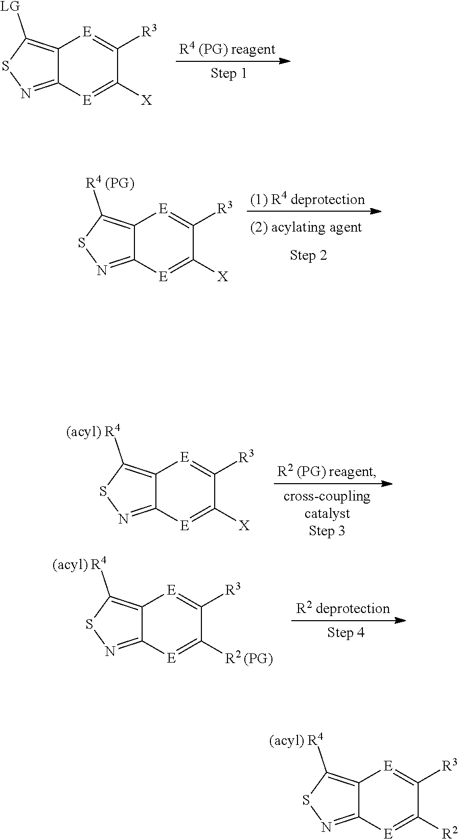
C12=C([(acyl) R4])SN=C1[E]=C([X])C([R3])=[E]2.C12=C([(acyl) R4])SN=C1[E]=C([R2 (PG)])C([R3])=[E]2.C12=C([LG])SN=C1[E]=C([X])C([R3])=[E]2.C12=C([R4 (PG)])SN=C1[E]=C([X])C([R3])=[E]2.C12=C([(acyl) R4])SN=C1[E]=C([R2])C([R3])=[E]2
